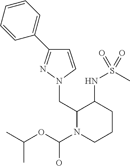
N1(CC2N(C(O)OC(C)C)CCCC2NS(C)(=O)=O)C=CC(C2=CC=CC=C2)=N1
